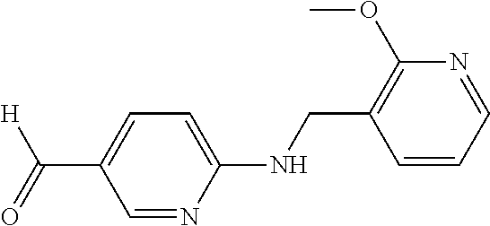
C(C1=CC=C(NCC2=C(OC)N=CC=C2)N=C1)(=O)[H]
